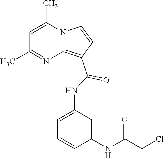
C1=C(C)N2C(=C(C(=O)NC3=CC=CC(NC(CCl)=O)=C3)C=C2)N=C1C
